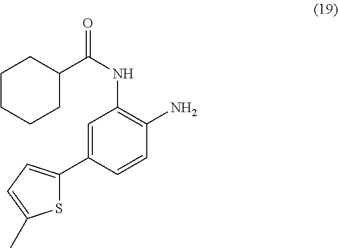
S1C(C2=CC(NC(=O)C3CCCCC3)=C(N)C=C2)=CC=C1C
